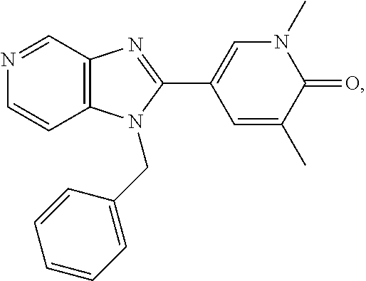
C1=CC2=C(C=N1)N=C(C1=CN(C)C(=O)C(C)=C1)N2CC1=CC=CC=C1
